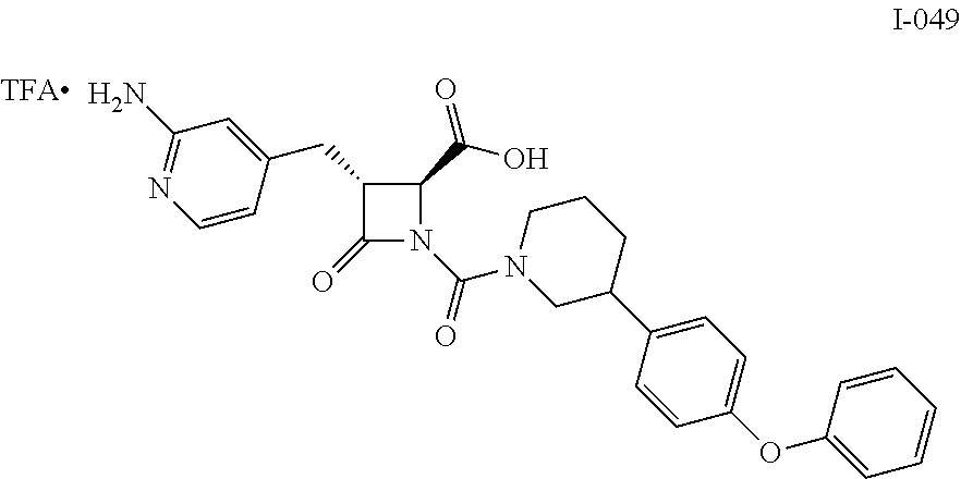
C1(CC2=CC(N)=NC=C2)C(=O)N(C(=O)N2CC(C3=CC=C(OC4=CC=CC=C4)C=C3)CCC2)C1C(O)=O
